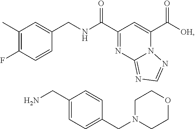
C1(C)=C(F)C=CC(CNC(C2=NC3=NC=NN3C(C([OH])=O)=C2)=O)=C1.C1(CN)=CC=C(CN2CCOCC2)C=C1
